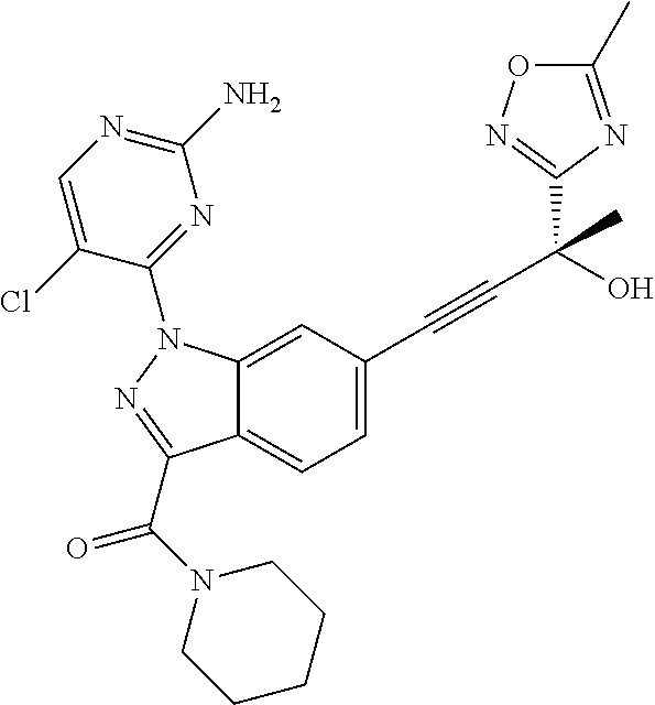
C1(C(C#CC2=CC=C3C(=C2)N(C2=NC(N)=NC=C2Cl)N=C3C(N2CCCCC2)=O)(O)C)=NOC(C)=N1
